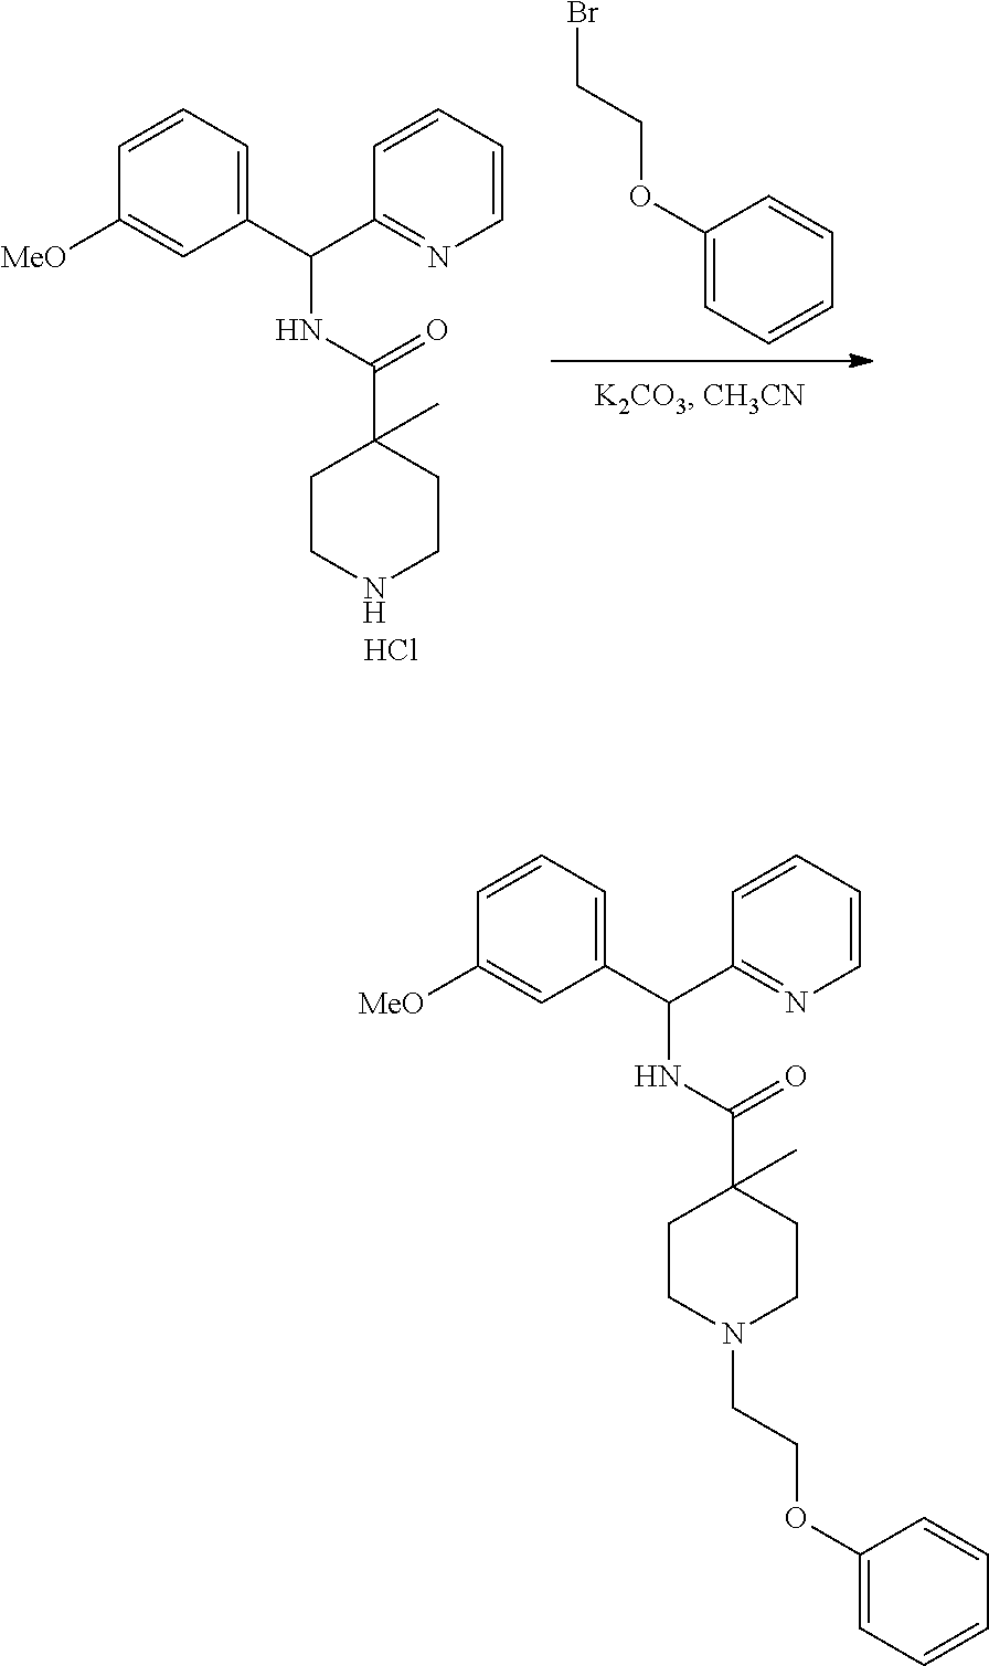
C1([MeO])=CC(C(C2=NC=CC=C2)NC(C2(C)CCNCC2)=O)=CC=C1.Cl.C1(OCCBr)=CC=CC=C1.C1(OCCN2CCC(C(NC(C3=CC=CC([MeO])=C3)C3=NC=CC=C3)=O)(C)CC2)=CC=CC=C1
